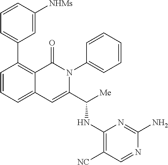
C1(C2=CC=CC([NHMs])=C2)=C2C(=CC=C1)C=C(C([Me])NC1=C([NC])C=NC(N)=N1)N(C1=CC=CC=C1)C2=O
